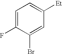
C1=C(F)C(Br)=CC([Et])=C1
